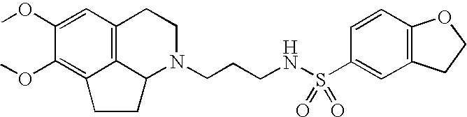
C12=C3C=C(OC)C(OC)=C1CCC2N(CCCNS(C1=CC2=C(C=C1)OCC2)(=O)=O)CC3
